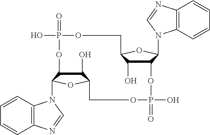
C1(O)C2C(N3C4=C(C=CC=C4)N=C3)OC1COP(=O)(O)OC1C(O)C(OC1N1C3=C(C=CC=C3)N=C1)COP(=O)(O)O2
